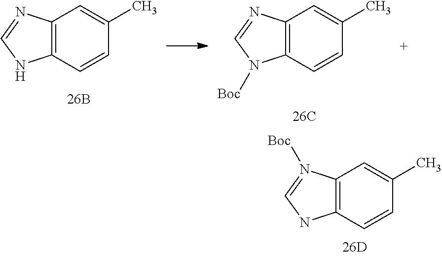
C12=C(C=CC(C)=C1)NC=N2[Boc].C12=C(C=CC(C)=C1)NC=N2.C12=C(C=CC(C)=C1)N([Boc])C=N2
